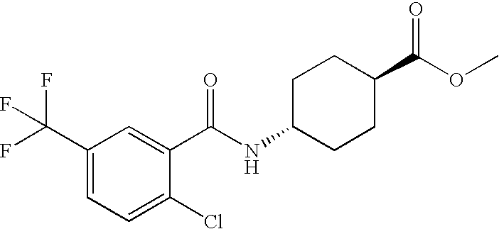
C1(C(F)(F)F)=CC=C(Cl)C(C(NC2CCC(C(OC)=O)CC2)=O)=C1
